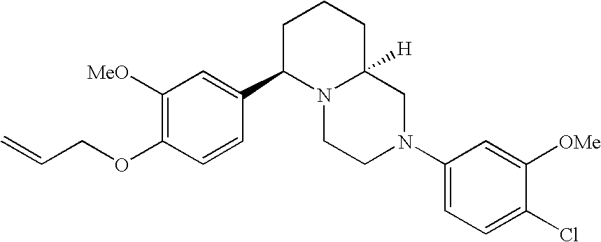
C1([MeO])=C(OCC=C)C=CC(C2N3C([H])(CCC2)CN(C2=CC=C(Cl)C([OMe])=C2)CC3)=C1
